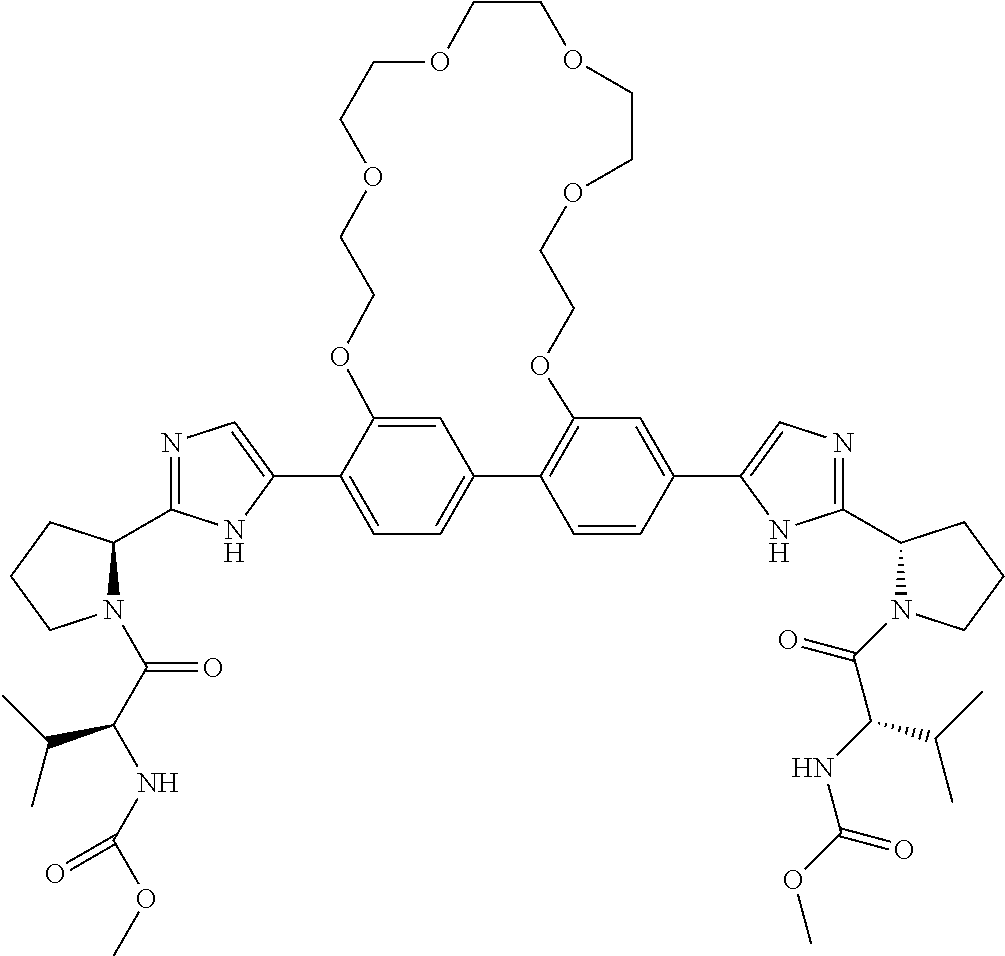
C1=C2C(C3=CN=C(C4N(C(C(NC(OC)=O)C(C)C)=O)CCC4)N3)=CC=C1C1=C(C=C(C3=CN=C(C4N(C(=O)C(NC(OC)=O)C(C)C)CCC4)N3)C=C1)OCCOCCOCCOCCOCCO2
